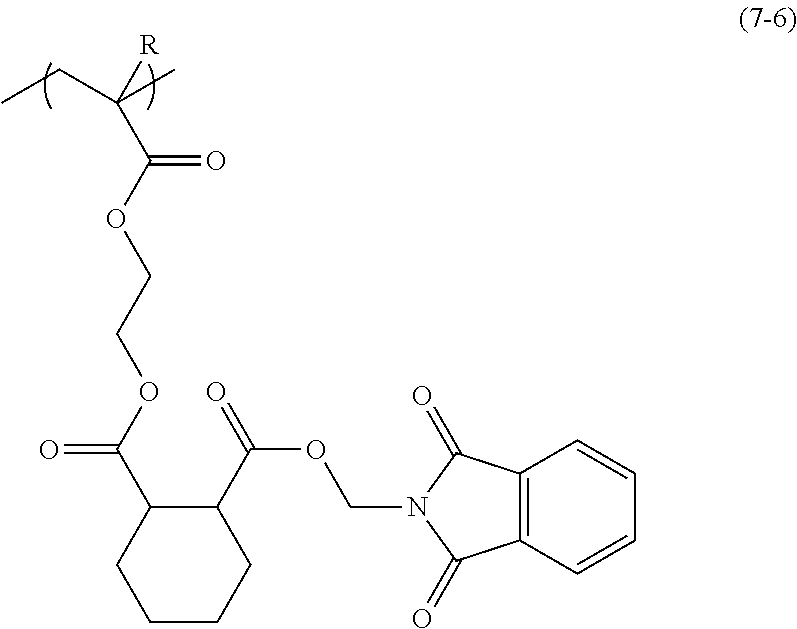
CCC(C)([R])C(OCCOC(=O)C1C(C(=O)OCN2C(=O)C3=C(C=CC=C3)C2=O)CCCC1)=O
